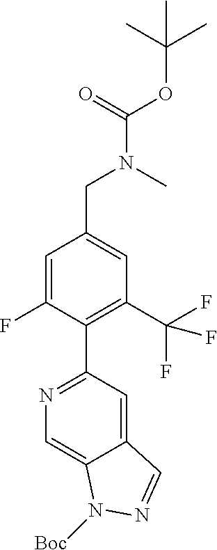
C1(C(F)(F)F)=C(C2=NC=C3C(=C2)C=NN3[Boc])C(F)=CC(CN(C)C(=O)OC(C)(C)C)=C1
